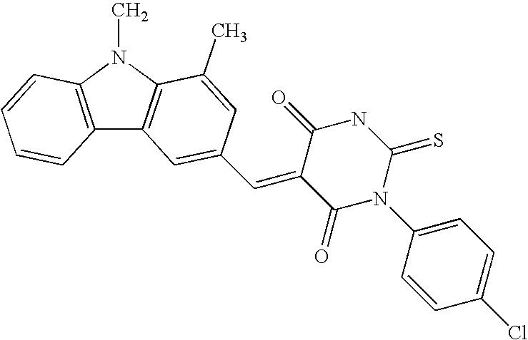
C12=C(N(C)C3=C1C=C(C=C1C(=O)N(C4=CC=C(Cl)C=C4)C(=S)NC1=O)C=C3C)C=CC=C2
